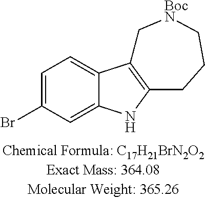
BrC1=CC=C2C(=C1)NC1=C2C[BocN]CCC1
